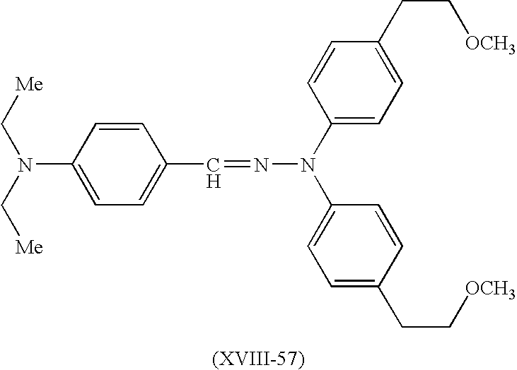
[Me]CN(C[Me])C1=CC=C(C=NN(C2=CC=C(CC[OCH3])C=C2)C2=CC=C(CC[OCH3])C=C2)C=C1
